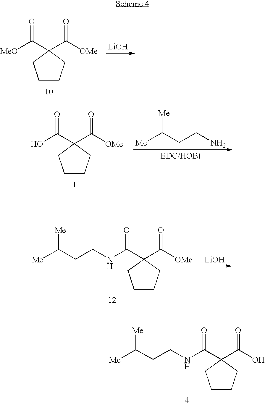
[LiOH].[MeO]C(C1(C([OMe])=O)CCCC1)=O.OC(C1(C([OMe])=O)CCCC1)=O.[Me]C(CCN)[Me].N(C(C1(C([OMe])=O)CCCC1)=O)CCC([Me])[Me].[LiOH].N(C(C1(C(O)=O)CCCC1)=O)CCC([Me])[Me]
